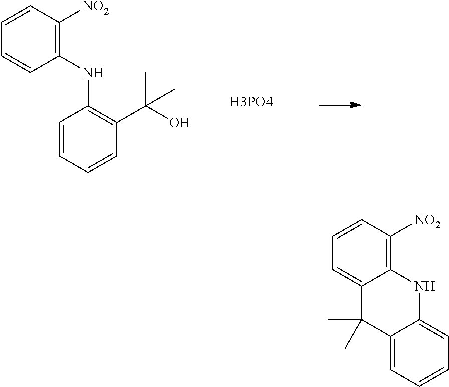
C1(NC2=C(C(O)(C)C)C=CC=C2)=C([NO2])C=CC=C1.[H3PO4].C1([NO2])=C2C(=CC=C1)C(C)(C)C1=CC=CC=C1N2
